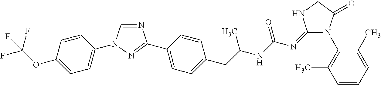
N1=CN(C2=CC=C(OC(F)(F)F)C=C2)N=C1C1=CC=C(CC(NC(N=C2N(C3=C(C)C=CC=C3C)C(=O)CN2)=O)C)C=C1
